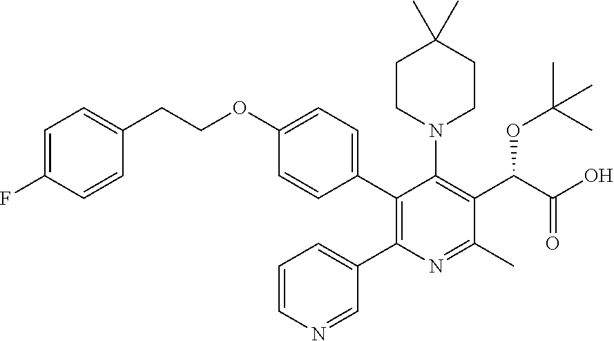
C1=C(F)C=CC(CCOC2=CC=C(C3=C(C4=CC=CN=C4)N=C(C)C(C(OC(C)(C)C)C(O)=O)=C3N3CCC(C)(C)CC3)C=C2)=C1
